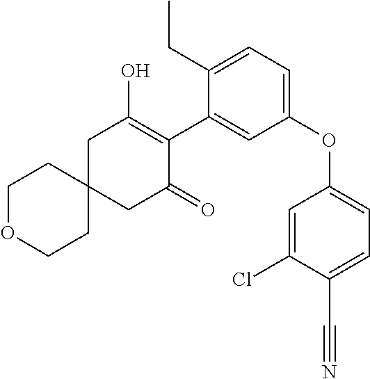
C1C2(CC(=O)C(C3=CC(OC4=CC=C(C#N)C(Cl)=C4)=CC=C3CC)=C1O)CCOCC2
